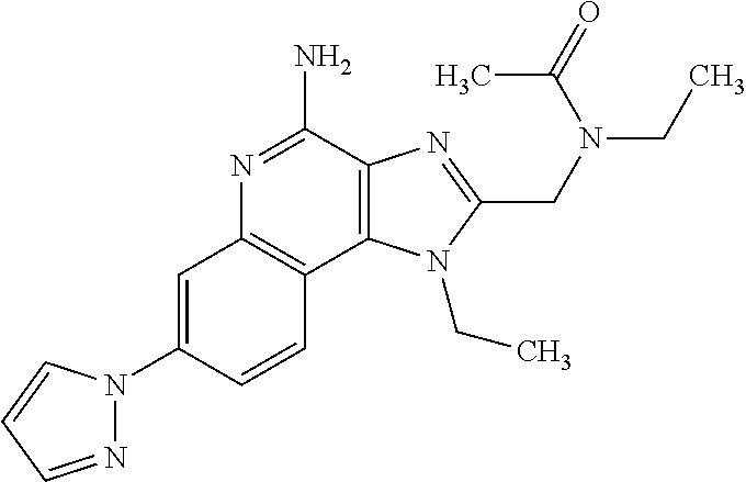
C1=C(N2N=CC=C2)C=CC2=C1N=C(N)C1=C2N(CC)C(CN(CC)C(=O)C)=N1
